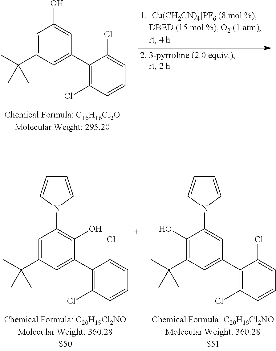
C1=C(C(C)(C)C)C=C(C2=C(Cl)C=CC=C2Cl)C=C1O.C1=C(C(C)(C)C)C=C(C2=C(Cl)C=CC=C2Cl)C(O)=C1N1C=CC=C1.C1(O)=C(C(C)(C)C)C=C(C2=C(Cl)C=CC=C2Cl)C=C1N1C=CC=C1
